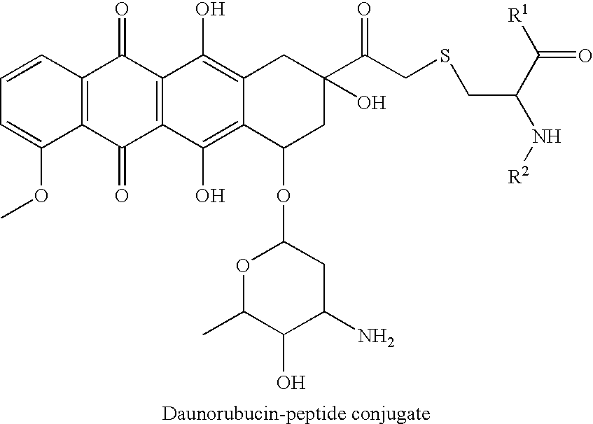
C1=CC2=C(C(OC)=C1)C(=O)C1=C(C2=O)C(O)=C2C(=C1O)C(OC1OC(C)C(O)C(N)C1)CC(C(CSCC(N[R2])C([R1])=O)=O)(O)C2
